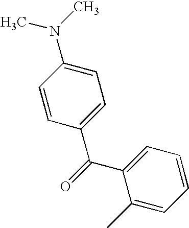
C1=CC(C(=O)C2=CC=CC=C2C)=CC=C1N(C)C
